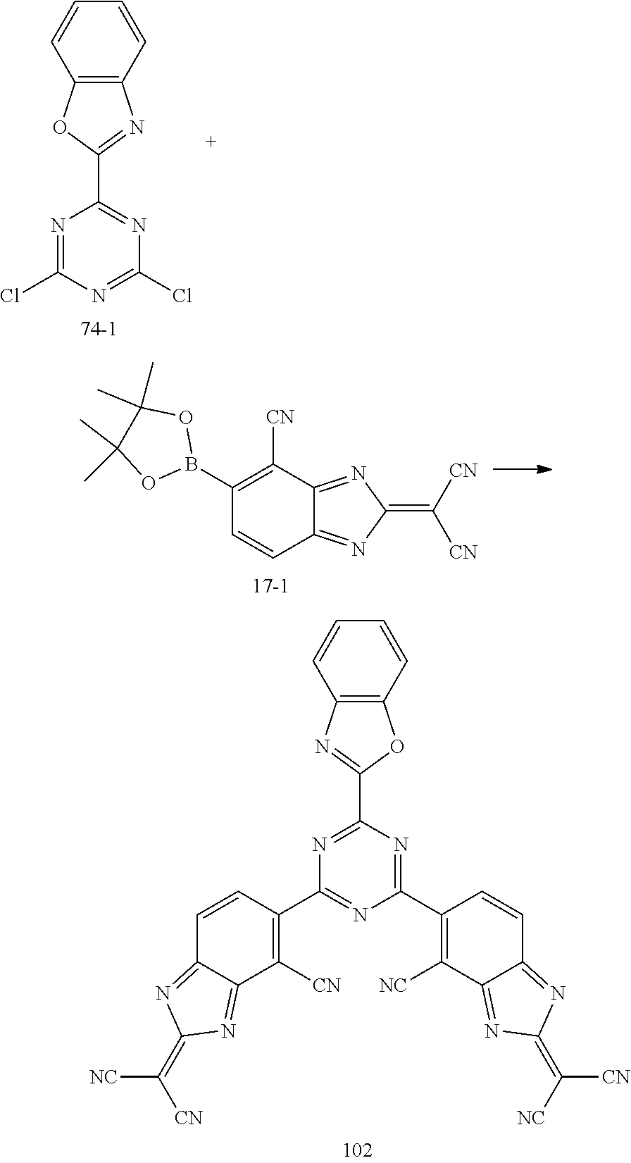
N1=C(Cl)N=C(Cl)N=C1C1=NC2=C(O1)C=CC=C2.C1(B2OC(C)(C)C(C)(C)O2)=C([CN])C2=NC(=C([CN])[CN])N=C2C=C1.C1(C2=C([CN])C3=NC(=C([NC])[CN])N=C3C=C2)=NC(C2=C([NC])C3=NC(=C([NC])[CN])N=C3C=C2)=NC(C2=NC3=C(O2)C=CC=C3)=N1
